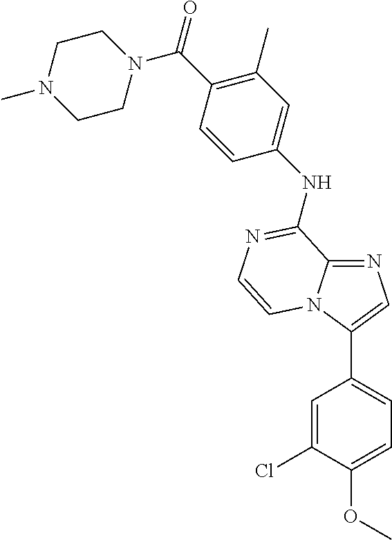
C12=NC=C(C3=CC=C(OC)C(Cl)=C3)N1C=CN=C2NC1=CC(C)=C(C(N2CCN(C)CC2)=O)C=C1
